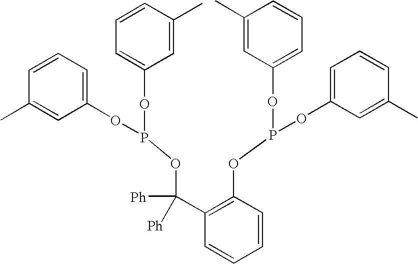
C1=CC(C)=CC(OP(OC2=CC=CC(C)=C2)OC(C2=C(OP(OC3=CC=CC(C)=C3)OC3=CC=CC(C)=C3)C=CC=C2)([Ph])[Ph])=C1
